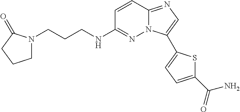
C1=CC2=NC=C(C3=CC=C(C(N)=O)S3)N2N=C1NCCCN1CCCC1=O
